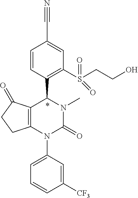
C1=CC(C2C3=C(N(C4=CC=CC([CF3])=C4)C(=O)N2C)CCC3=O)=C(S(CCO)(=O)=O)C=C1C#N
